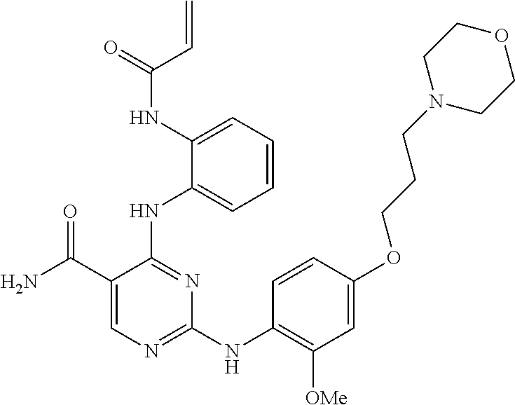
N(C1=CC=CC=C1NC1=NC(NC2=C([OMe])C=C(OCCCN3CCOCC3)C=C2)=NC=C1C(N)=O)C(C=C)=O
